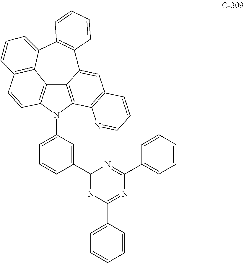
C12=C3N(C4=CC=CC(C5=NC(C6=CC=CC=C6)=NC(C6=CC=CC=C6)=N5)=C4)C4=C1C1=C(C=C4)C=CC=C1C1=C(C2=CC2=C3N=CC=C2)C=CC=C1
